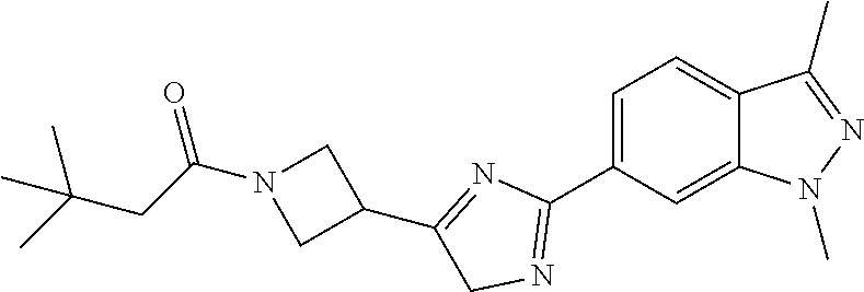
C1=C(C2=NCC(C3CN(C(CC(C)(C)C)=O)C3)=N2)C=C2C(=C1)C(C)=NN2C
